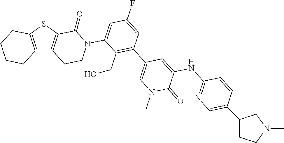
C12=C(SC3=C1CCN(C1=CC(F)=CC(C4=CN(C)C(=O)C(NC5=NC=C(C6CCN(C)C6)C=C5)=C4)=C1CO)C3=O)CCCC2
